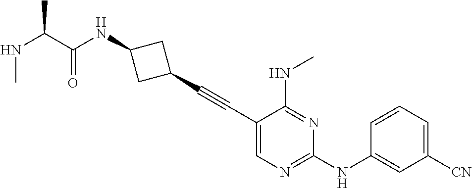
C1(C#CC2CC(NC(C(NC)C)=O)C2)=CN=C(NC2=CC([CN])=CC=C2)N=C1NC
